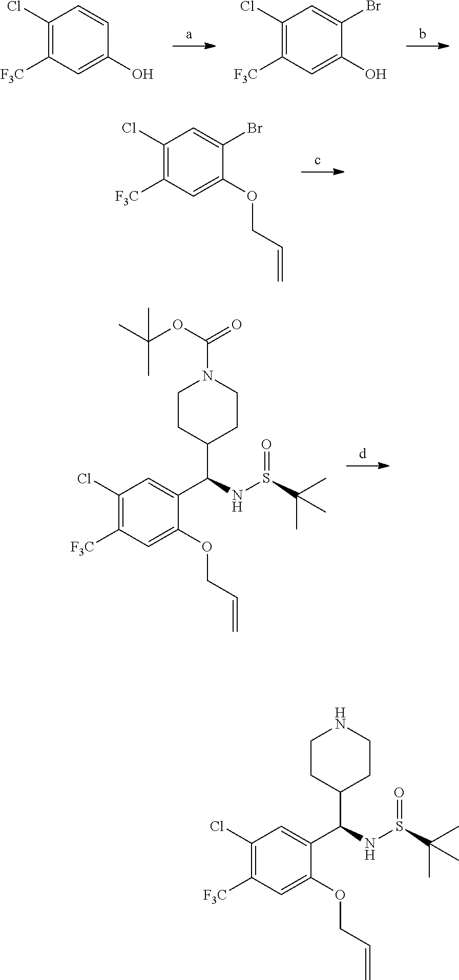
C1=CC(O)=CC([F3C])=C1Cl.C1=C(Br)C(O)=CC([F3C])=C1Cl.C1=C(OCC=C)C(Br)=CC(Cl)=C1[F3C].CC(C)(OC(=O)N1CCC(C(NS(=O)C(C)(C)C)C2=CC(Cl)=C([F3C])C=C2OCC=C)CC1)C.S(=O)(C(C)(C)C)NC(C1=CC(Cl)=C([F3C])C=C1OCC=C)C1CCNCC1
